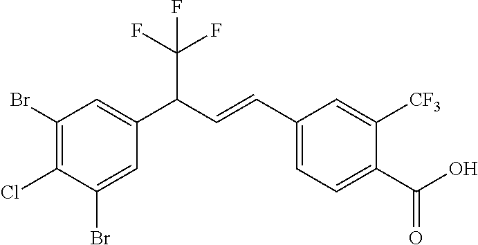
C1(Br)=C(Cl)C(Br)=CC(C(C=CC2=CC=C(C(O)=O)C([CF3])=C2)C(F)(F)F)=C1
